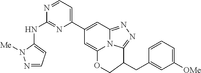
N1=CC=C(C2=CC3=NN=C4N3C(=C2)OCC4CC2=CC([OMe])=CC=C2)N=C1NC1=CC=NN1[Me]
